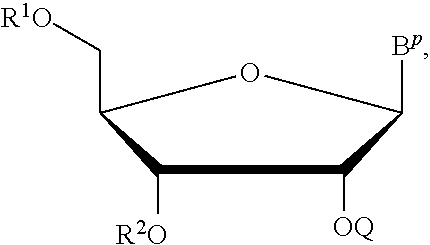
C1([R2O])C(C[R1O])OC([Bp])C1[OQ]
